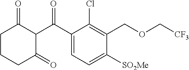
C1=C(C(=O)C2C(=O)CCCC2=O)C(Cl)=C(COC[CF3])C([SO2Me])=C1
